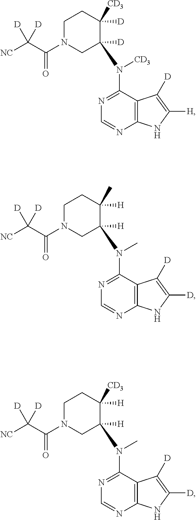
C12=C(C(N([CD3])C3([D])CN(C(C([NC])([D])[D])=O)CCC3([D])[CD3])=NC=N1)C([D])=C([H])N2.C12=C(C(N(C)C3([H])CN(C(C([NC])([D])[D])=O)CCC3([H])C)=NC=N1)C([D])=C([D])N2.C12=C(C(N(C)C3([H])CN(C(C([NC])([D])[D])=O)CCC3([H])[CD3])=NC=N1)C([D])=C([D])N2
